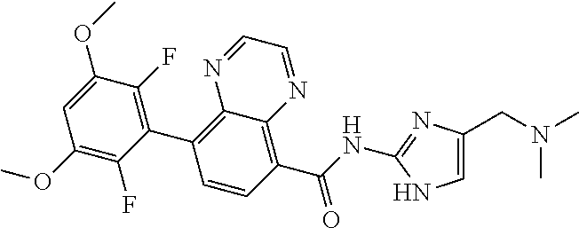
C1=C(CN(C)C)N=C(NC(C2=C3C(=C(C4=C(F)C(OC)=CC(OC)=C4F)C=C2)N=CC=N3)=O)N1
